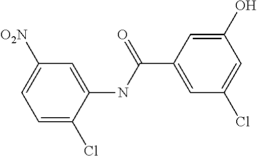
C1=C(Cl)C(NC(C2=CC(Cl)=CC(O)=C2)=O)=CC([O2N])=C1
